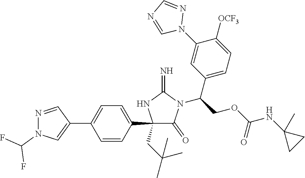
C1(C2=CC=C(C3=CN(C(F)F)N=C3)C=C2)(CC(C)(C)C)C(=O)N(C(COC(NC2(C)CC2)=O)C2=CC=C([OCF3])C(N3N=CN=C3)=C2)C(=N)N1
